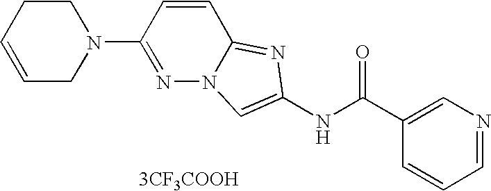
[3CF3COOH].C1=CC=NC=C1C(NC1=CN2N=C(N3CCC=CC3)C=CC2=N1)=O
